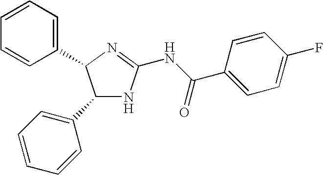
C1(C2=CC=CC=C2)NC(NC(C2=CC=C(F)C=C2)=O)=NC1C1=CC=CC=C1
